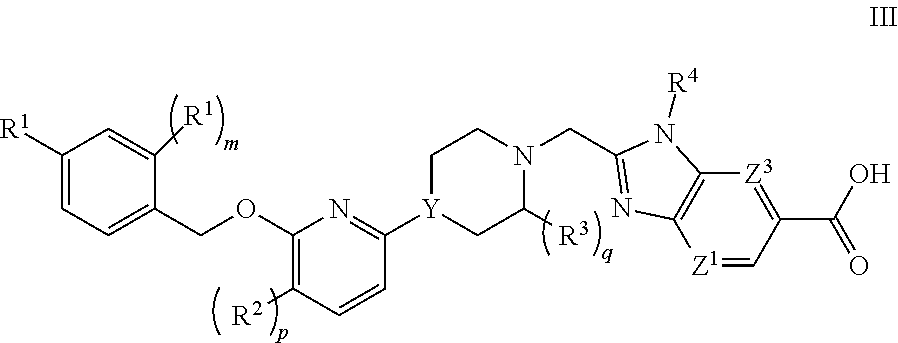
C1=C([R1])C=C([R1])C(COC2=C([R2])C=CC([Y]3CCN(CC4=NC5=C([Z3]=C(C(=O)O)C=[Z1]5)N4[R4])C([R3])C3)=N2)=C1
